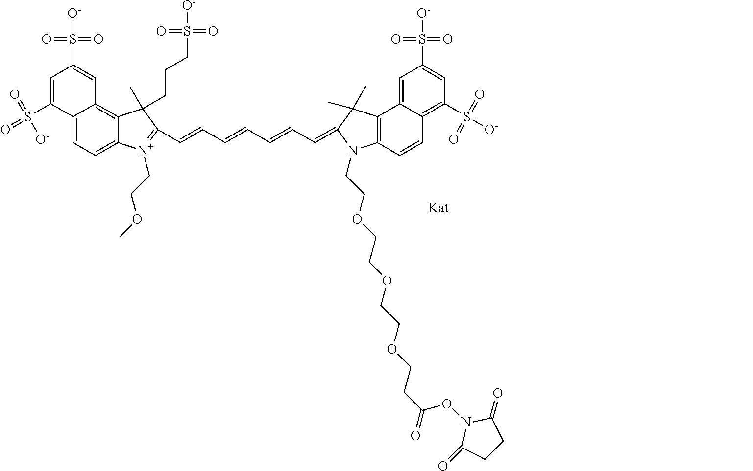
C12=CC=C3C(=C1C=C(S(=O)(=O)[O-])C=C2S(=O)(=O)[O-])C(CCCS(=O)(=O)[O-])(C)C(C=CC=CC=CC=C1C(C)(C)C2=C(C=CC4=C(S([O-])(=O)=O)C=C(S(=O)(=O)[O-])C=C42)N1CCOCCOCCOCCC(=O)ON1C(=O)CCC1=O)=[N+]3CCOC
